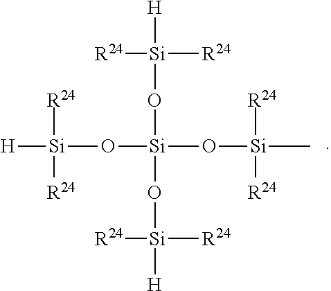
[Si](O[Si]([H])([R24])[R24])(O[Si]([H])([R24])[R24])(O[Si]([H])([R24])[R24])O[Si](C)([R24])[R24]
